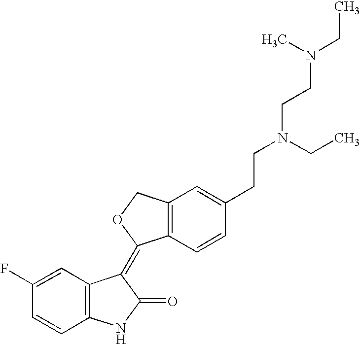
C1=C(F)C=CC2=C1C(=C1C3=C(CO1)C=C(CCN(CCN(CC)C)CC)C=C3)C(=O)N2
